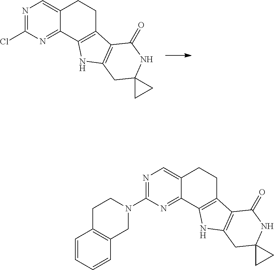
C12=CN=C(Cl)N=C1C1=C(CC2)C2=C(N1)CC1(NC2=O)CC1.C12=CN=C(N3CCC4=C(C3)C=CC=C4)N=C1C1=C(CC2)C2=C(N1)CC1(NC2=O)CC1
